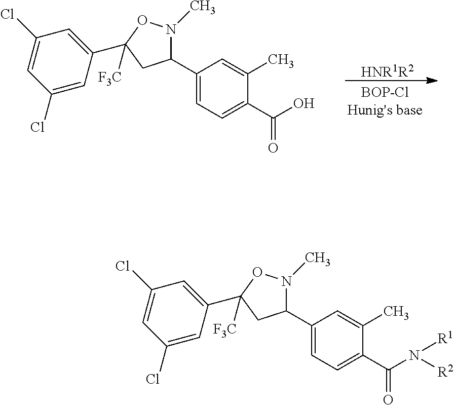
[HNR1R2].C1=C(C(O)=O)C(C)=CC(C2N(C)OC(C3=CC(Cl)=CC(Cl)=C3)([F3C])C2)=C1.C1=C(C(N([R2])[R1])=O)C(C)=CC(C2N(C)OC(C3=CC(Cl)=CC(Cl)=C3)([F3C])C2)=C1
